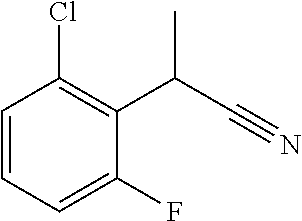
C1=CC=C(F)C(C(C#N)C)=C1Cl
